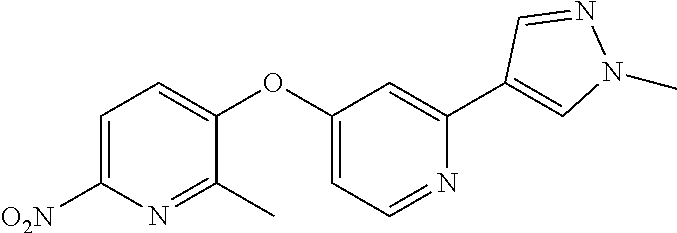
C1(C)=NC([O2N])=CC=C1OC1=CC=NC(C2=CN(C)N=C2)=C1
